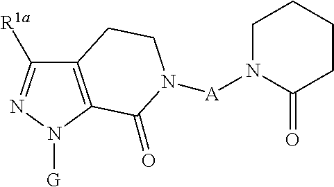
C12=C(N([G])N=C1[R1a])C(=O)N([A]N1C(=O)CCCC1)CC2
